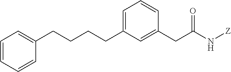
C1=CC=CC(CCCCC2=CC=CC(CC(N[Z])=O)=C2)=C1
